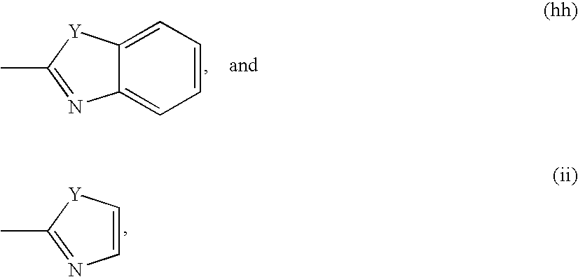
C1=CC=C2C(=C1)N=C(C)[Y]2.C1=CN=C(C)[Y]1
